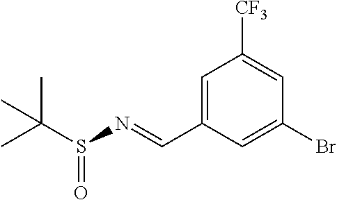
C1([CF3])=CC(Br)=CC(C=NS(=O)C(C)(C)C)=C1
